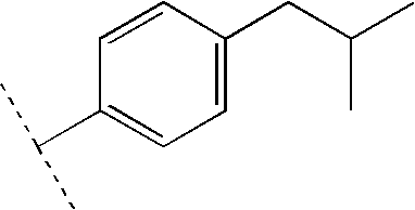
C1=C(CC(C)C)C=CC(C(C)C)=C1
